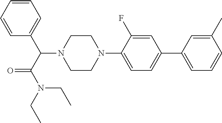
C1(C2=CC=C(N3CCN(C(C(N(CC)CC)=O)C4=CC=CC=C4)CC3)C(F)=C2)=CC=CC(C)=C1
